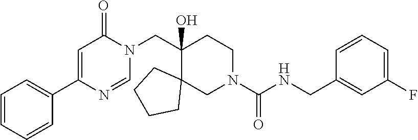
N(C(N1CCC(CN2C(=O)C=C(C3=CC=CC=C3)N=C2)(O)C2(C1)CCCC2)=O)CC1=CC(F)=CC=C1
